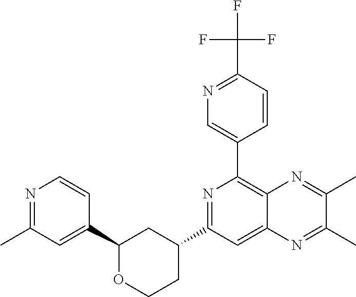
C1(C2=C3C(=CC(C4CCOC(C5=CC(C)=NC=C5)C4)=N2)N=C(C)C(C)=N3)=CN=C(C(F)(F)F)C=C1
